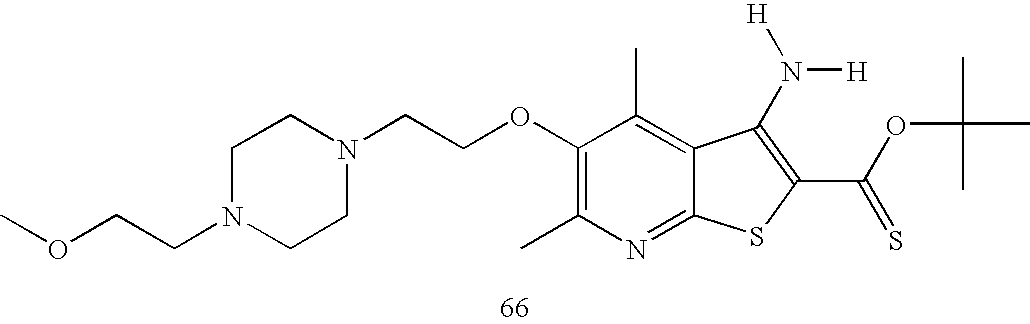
C1(OCCN2CCN(CCOC)CC2)=C(C)N=C2C(=C1C)C(N([H])[H])=C(C(OC(C)(C)C)=S)S2
